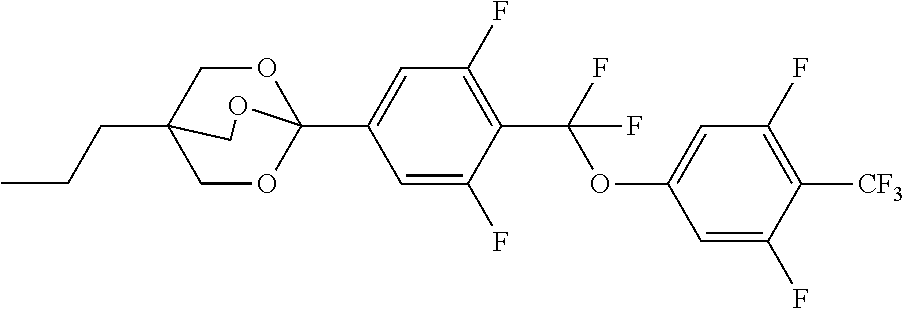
C(CC)C12COC(C3=CC(F)=C(C(OC4=CC(F)=C([CF3])C(F)=C4)(F)F)C(F)=C3)(OC1)OC2
